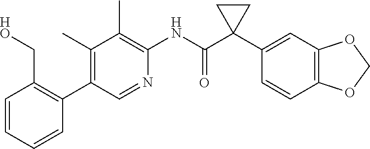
C1=CC=CC(C2=C(C)C(C)=C(NC(C3(C4=CC5=C(C=C4)OCO5)CC3)=O)N=C2)=C1C[HO]
